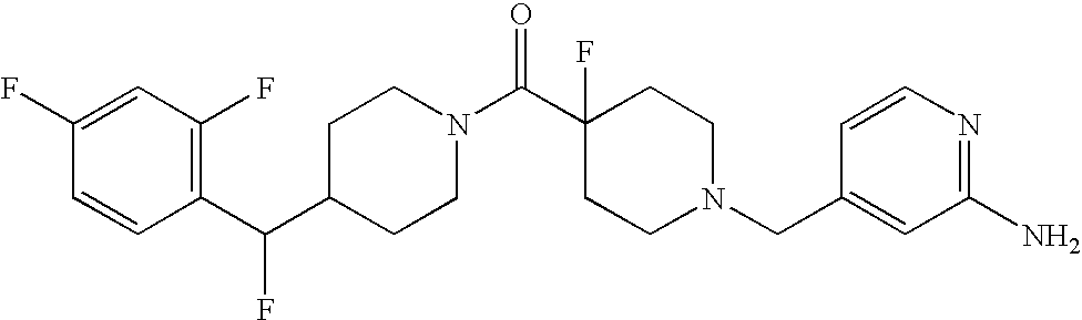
C1(F)=CC(F)=C(C(C2CCN(C(C3(F)CCN(CC4=CC(N)=NC=C4)CC3)=O)CC2)F)C=C1
